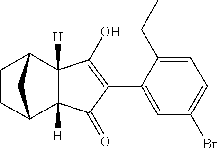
C1=C(C2=C(O)C3([H])C([H])(C2=O)C2CCC3C2)C(CC)=CC=C1Br
